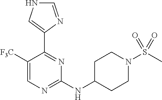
C1(NC2CCN(S(C)(=O)=O)CC2)=NC=C([F3C])C(C2=CNC=N2)=N1
